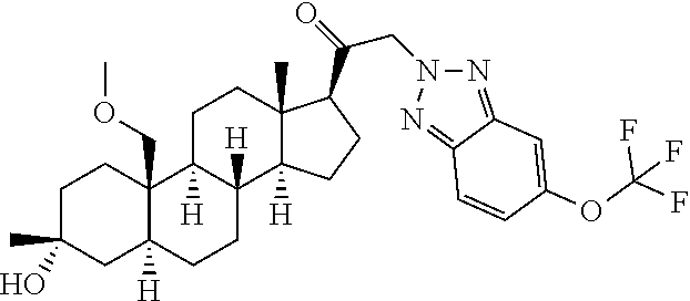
C1C(C)(O)CC2([H])C(COC)(C1)C1([H])C([H])(CC2)C2([H])C(C)(CC1)C(C(CN1N=C3C(=N1)C=CC(OC(F)(F)F)=C3)=O)CC2
